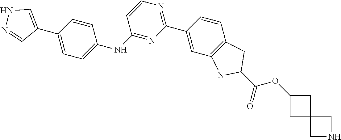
C1(C2=CNN=C2)=CC=C(NC2=NC(C3=CC4=C(C=C3)CC(C(OC3CC5(C3)CNC5)=O)N4)=NC=C2)C=C1
